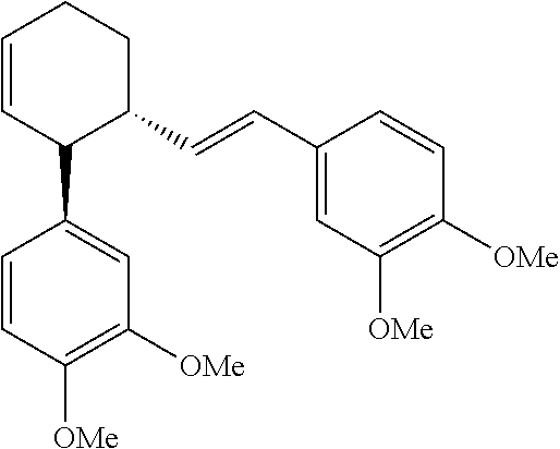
C1=CC(C2=CC([OMe])=C([OMe])C=C2)C(C=CC2=CC([OMe])=C([OMe])C=C2)CC1
